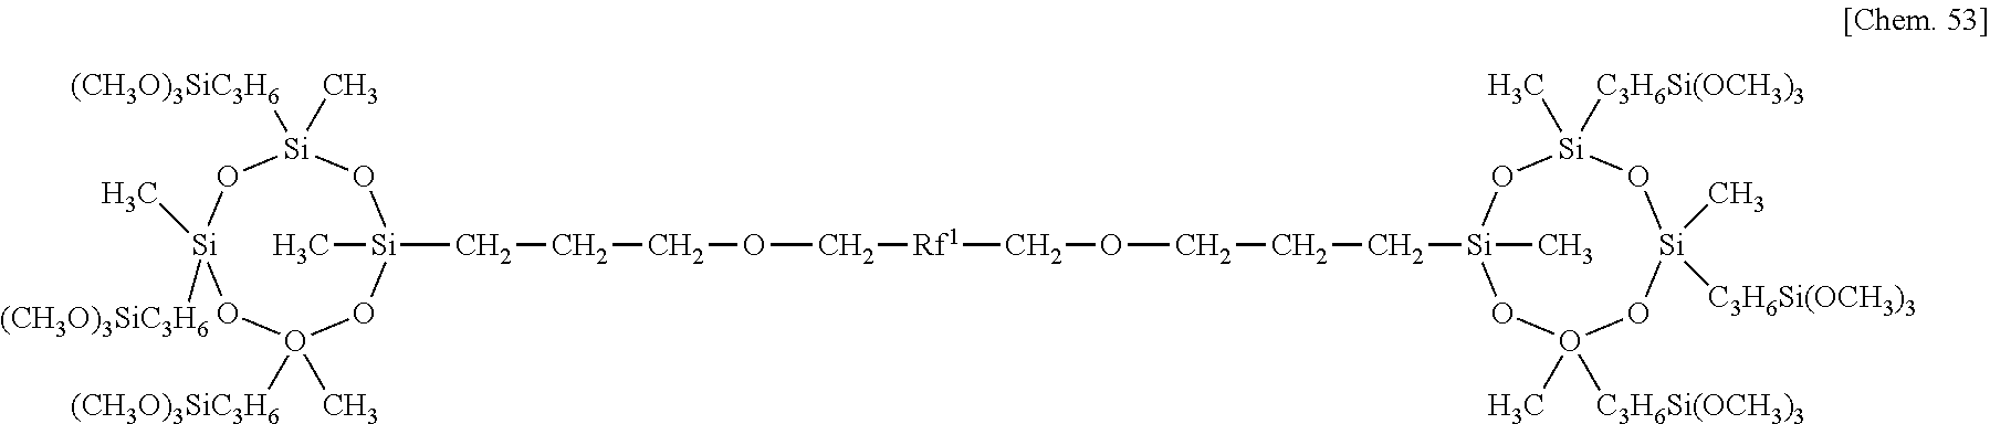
[Si]1(CCCOC[Rf1]COCCC[Si]2(C)O[Si](C)([C3H6Si(OCH3)3])O[Si]([C3H6Si(OCH3)3])(C)OO([C3H6Si(OCH3)3])(C)O2)(C)O[Si](C)([(CH3O)3SiC3H6])O[Si](C)([(CH3O)3SiC3H6])OO([(CH3O)3SiC3H6])(C)O1
